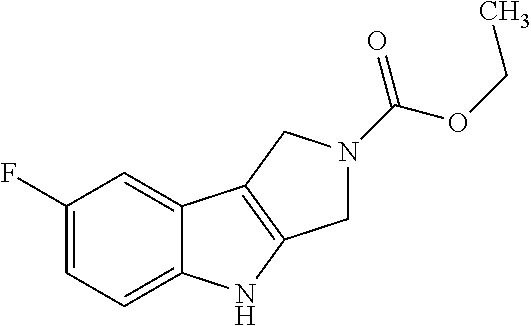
C1(F)=CC=C2C(=C1)C1=C(N2)CN(C(OCC)=O)C1
